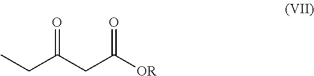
CCC(CC([OR])=O)=O
